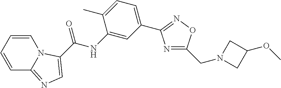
C1=CC=CC2=NC=C(C(NC3=CC(C4=NOC(CN5CC(OC)C5)=N4)=CC=C3C)=O)N12
